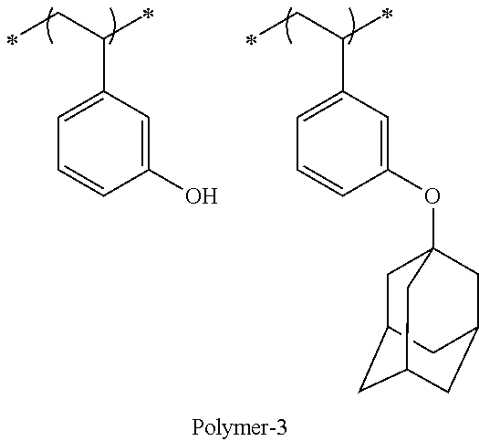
C(C(C1=CC=CC(O)=C1)C)C.C(C(C1=CC=CC(OC23CC4CC(CC(C2)C4)C3)=C1)C)C
